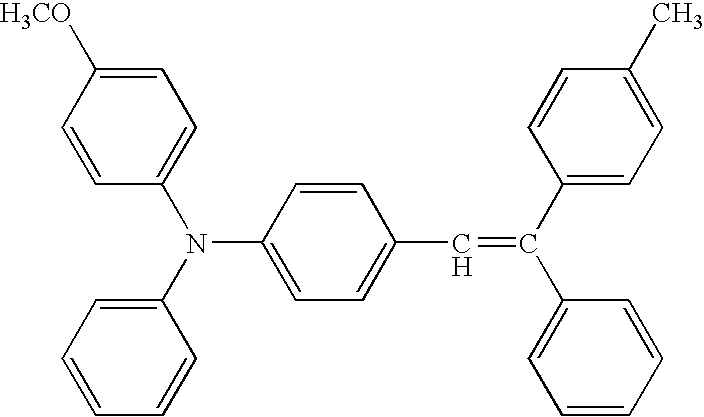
C1=C(C=C(C2=CC=C(C)C=C2)C2=CC=CC=C2)C=CC(N(C2=CC=C([H3CO])C=C2)C2=CC=CC=C2)=C1
